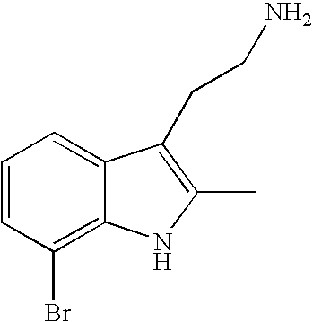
C1=CC(Br)=C2C(=C1)C(CCN)=C(C)N2
